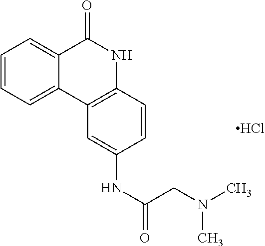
C1=CC=C2C(=C1)C(=O)NC1=C2C=C(NC(=O)CN(C)C)C=C1.Cl
